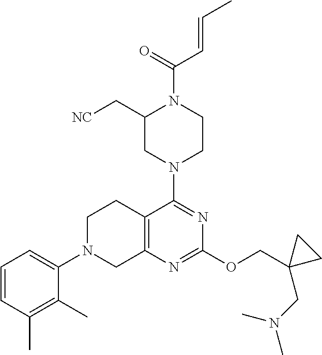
C1=CC(C)=C(C)C(N2CC3=C(CC2)C(N2CCN(C(=O)C=CC)C(C[NC])C2)=NC(OCC2(CN(C)C)CC2)=N3)=C1
